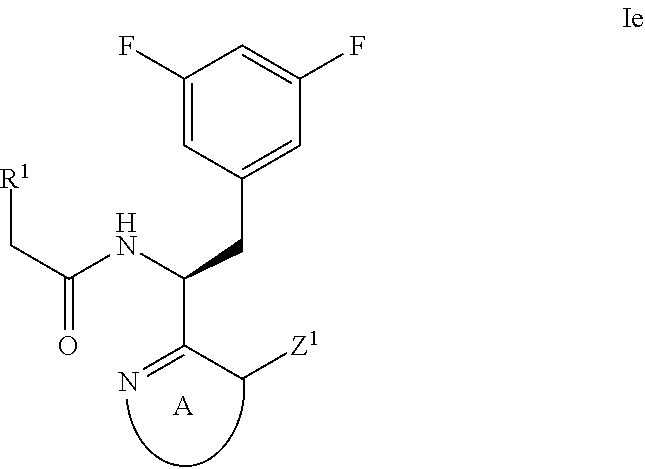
C1(F)=CC(CC(C(=N)C[Z1])NC(C[R1])=O)=CC(F)=C1.[A]
